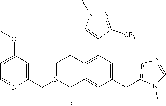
C1(OC)=CC=NC(CN2C(=O)C3=CC(CC4=CN=CN4C)=CC(C4=CN(C)N=C4[CF3])=C3CC2)=C1
